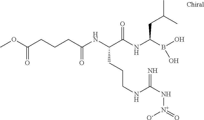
C(C(NC(C(NC(B(O)O)CC(C)C)=O)CCCNC(=N)N[N+]([O-])=O)=O)CCC(OC)=O
